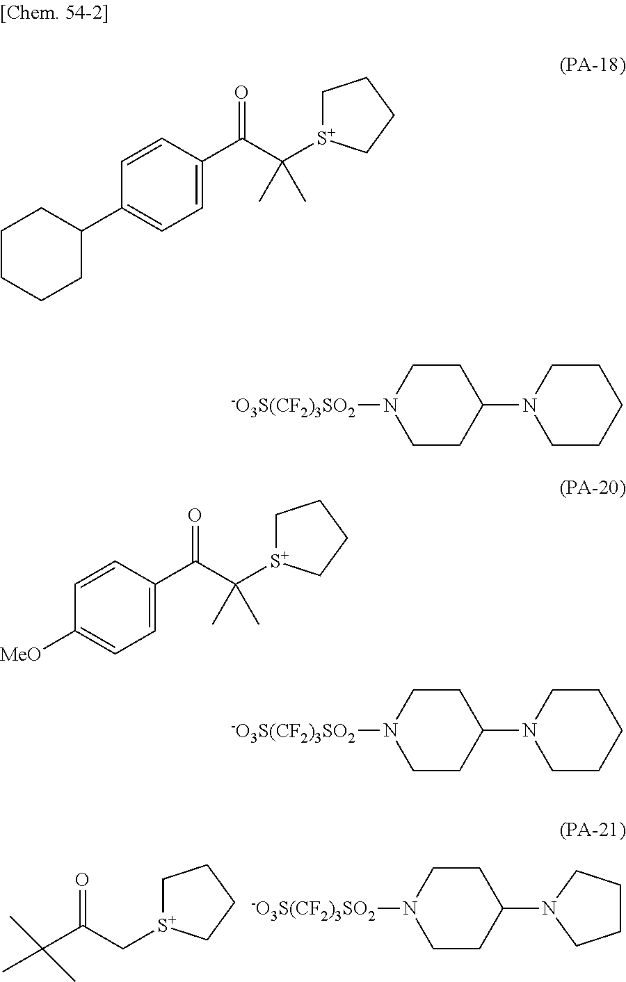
C(C(C1=CC=C(C2CCCCC2)C=C1)=O)(C)(C)[S+]1CCCC1.[-O3S(CF2)3SO2]N1CCC(N2CCCCC2)CC1.[-O3S(CF2)3SO2]N1CCC(N2CCCCC2)CC1.[-O3S(CF2)3SO2]N1CCC(N2CCCC2)CC1.C(C(C(C)(C)C)=O)[S+]1CCCC1.C(C(C1=CC=C([MeO])C=C1)=O)(C)(C)[S+]1CCCC1
